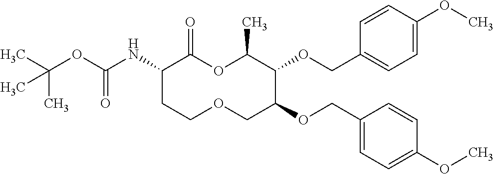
C1(NC(OC(C)(C)C)=O)CCOCC(OCC2=CC=C(OC)C=C2)C(OCC2=CC=C(OC)C=C2)C(C)OC1=O
